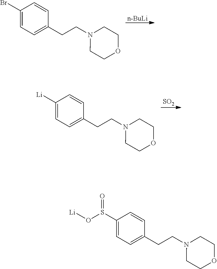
[n-BuLi].C1(Br)=CC=C(CCN2CCOCC2)C=C1.[SO2].C1([Li])=CC=C(CCN2CCOCC2)C=C1.C1(S(O[Li])=O)=CC=C(CCN2CCOCC2)C=C1
